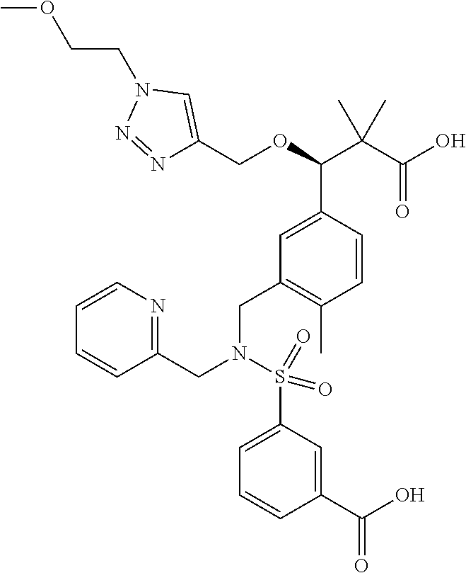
N1=NN(CCOC)C=C1COC(C(C(=O)O)(C)C)C1=CC(CN(S(C2=CC=CC(C(=O)O)=C2)(=O)=O)CC2=NC=CC=C2)=C(C)C=C1
